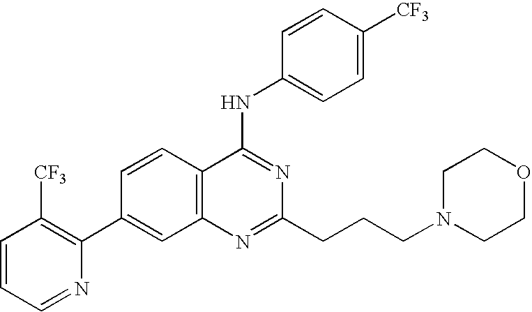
C1=CC=NC(C2=CC3=C(C=C2)C(NC2=CC=C([CF3])C=C2)=NC(CCCN2CCOCC2)=N3)=C1[CF3]
